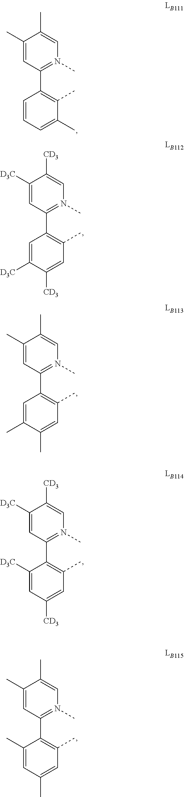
C1(C)=CC(C2=C(C)C(C)=CC=C2)=N(C)C=C1C.C1([D3C])=CC(C2=C(C)C=C([CD3])C=C2[D3C])=N(C)C=C1[CD3].C1(C)=CC(C2=C(C)C=C(C)C=C2C)=N(C)C=C1C.C1([D3C])=CC(C2=C(C)C=C([CD3])C([D3C])=C2)=N(C)C=C1[CD3].C1(C)=CC(C2=C(C)C=C(C)C(C)=C2)=N(C)C=C1C
